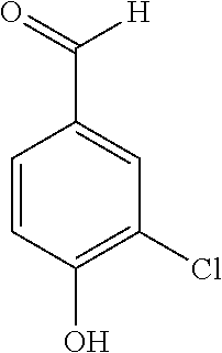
C1=CC(O)=C(Cl)C=C1C([H])=O
